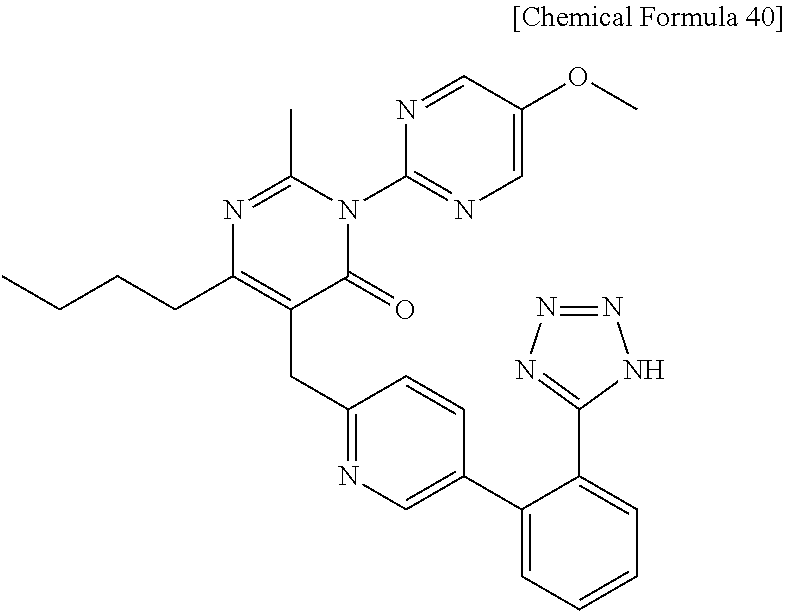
CCCCC1=C(CC2=NC=C(C3=CC=CC=C3C3=NN=NN3)C=C2)C(=O)N(C2=NC=C(OC)C=N2)C(C)=N1
